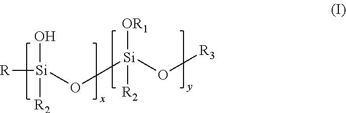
[R][Si](O)([R2])O[Si](O[R3])([OR1])[R2]
